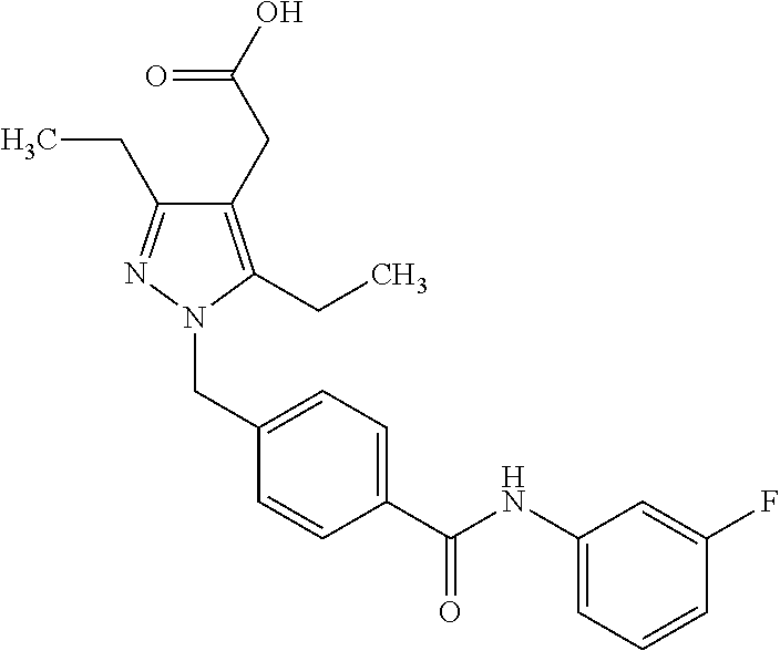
C1=C(CN2C(CC)=C(CC(O)=O)C(CC)=N2)C=CC(C(NC2=CC=CC(F)=C2)=O)=C1
